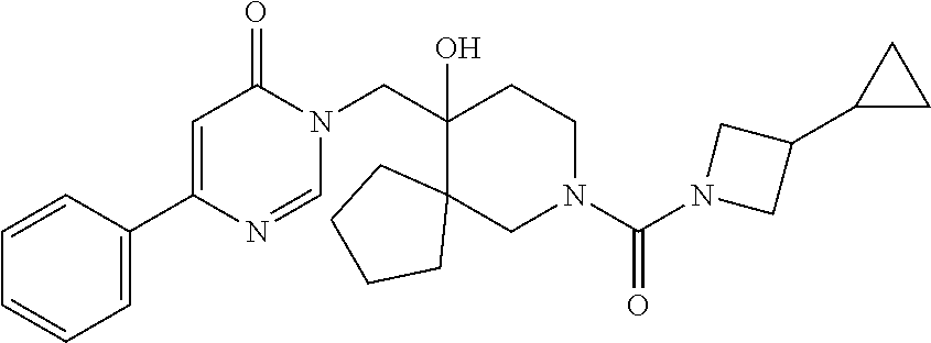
C1(CN2C(=O)C=C(C3=CC=CC=C3)N=C2)(O)C2(CN(C(N3CC(C4CC4)C3)=O)CC1)CCCC2
